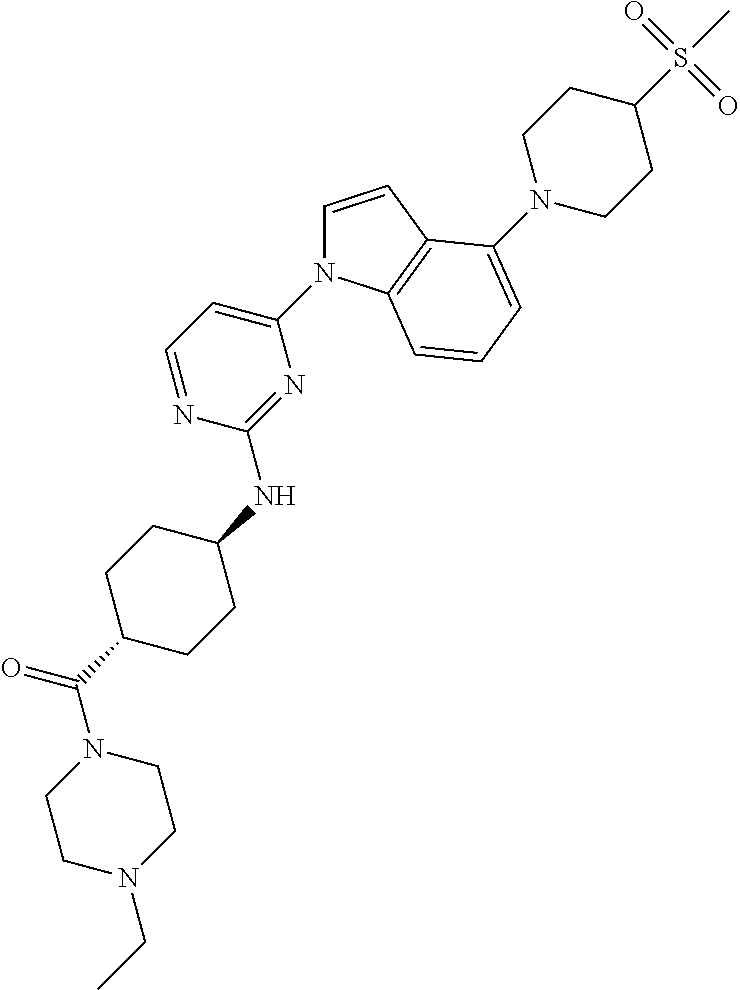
C1N(CC)CCN(C(C2CCC(NC3=NC(N4C=CC5=C4C=CC=C5N4CCC(S(C)(=O)=O)CC4)=CC=N3)CC2)=O)C1
